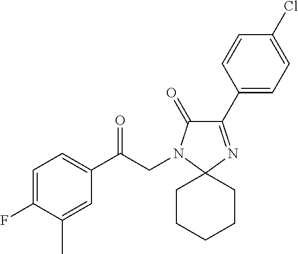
C1=C(F)C(C)=CC(C(CN2C(=O)C(C3=CC=C(Cl)C=C3)=NC23CCCCC3)=O)=C1
